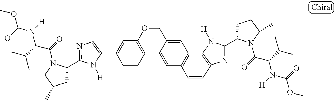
C1=C(C2=CC3=C(C4=CC5=C(C6=C(N=C(C7CCC(C)N7C(=O)C(C(C)C)N(C(=O)OC)[H])N6[H])C=C5)C=C4CO3)C=C2)N([H])C(C2CC(C)CN2C(=O)C(C(C)C)N(C(O)OC)[H])=N1
